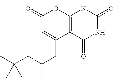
C1(=O)C=C(CC(CC(C)(C)C)C)C2=C(O1)NC(=O)NC2=O
